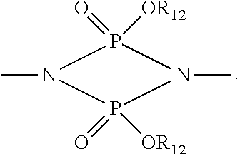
CN1P([OR12])(=O)N(C)P1([OR12])=O
